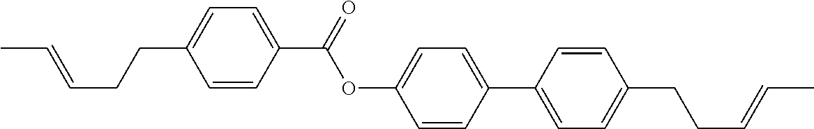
C1=CC(C(OC2=CC=C(C3=CC=C(CCC=CC)C=C3)C=C2)=O)=CC=C1CCC=CC
